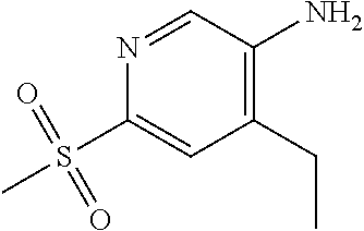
C1(N)=C(CC)C=C(S(=O)(=O)C)N=C1
